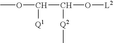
COC([Q1])C(O[L2])[Q2]C
